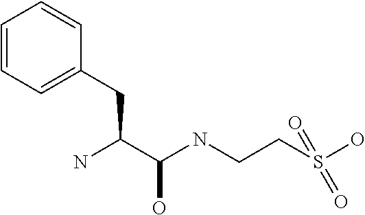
C(S(O)(=O)=O)CNC(C(N)CC1=CC=CC=C1)O
